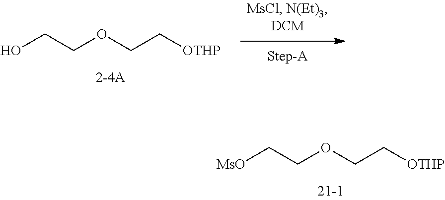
OCCOCC[OTHP].[MsO]CCOCC[OTHP]
